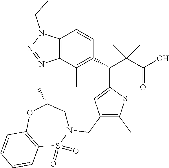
C12=C(C(C)=C(C(C(C(O)=O)(C)C)C3=CC(CN4CC(CC)OC5=C(S4(=O)=O)C=CC=C5)=C(C)S3)C=C1)N=NN2CC
